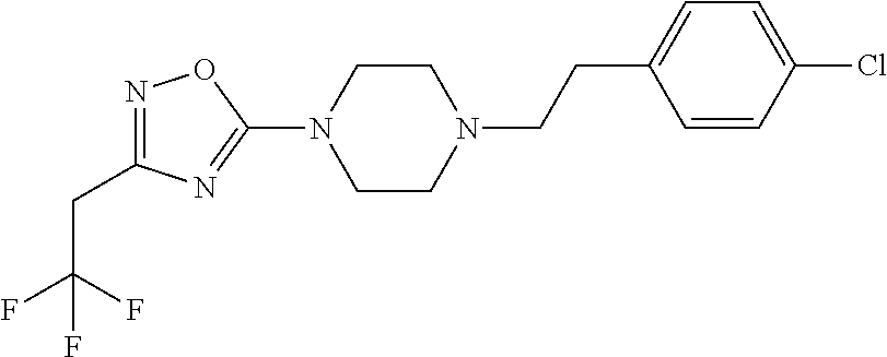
N1=C(CC(F)(F)F)N=C(N2CCN(CCC3=CC=C(Cl)C=C3)CC2)O1
